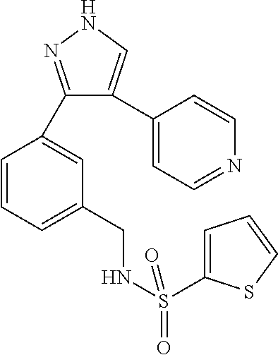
C1(C2=CC(CNS(=O)(C3=CC=CS3)=O)=CC=C2)=NNC=C1C1=CC=NC=C1
